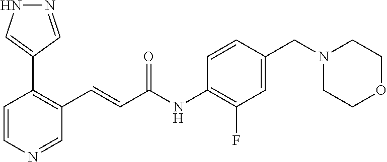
C1=CN=CC(C=CC(NC2=C(F)C=C(CN3CCOCC3)C=C2)=O)=C1C1=CNN=C1
